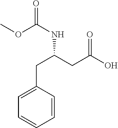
C1=CC=CC=C1CC(NC(OC)=O)CC(=O)O
